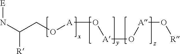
[E]NC([R])CO[A]O[A]O[A]O[R]
